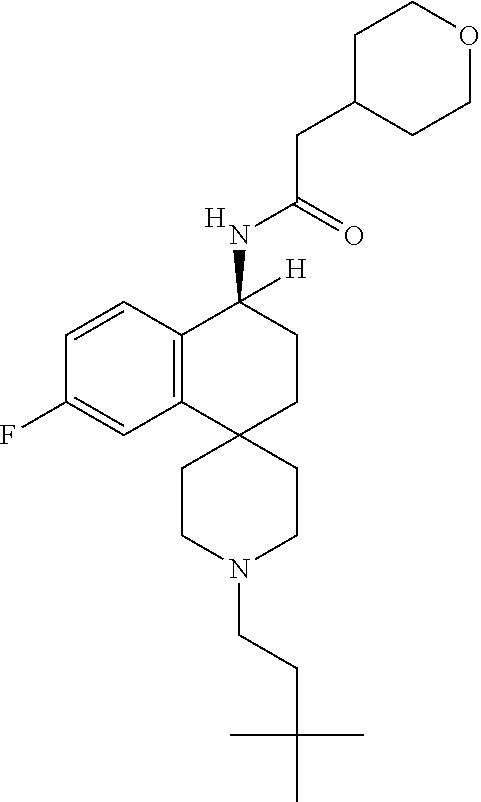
C12=C(C=CC(F)=C1)C(NC(CC1CCOCC1)=O)([H])CCC21CCN(CCC(C)(C)C)CC1.[H]
